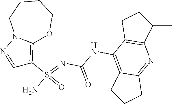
C(NC1=C2C(=NC3=C1CCC3C)CCC2)(N=S(N)(=O)C1=C2N(N=C1)CCCCO2)=O
